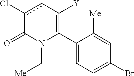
C1(C2=C([Y])cc(Cl)C(=O)N2C[Me])=CC=C(Br)C=C1[Me]
